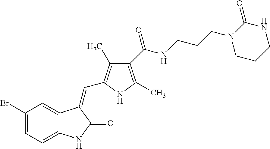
C1(Br)=CC=C2C(=C1)C(=CC1=C(C)C(C(NCCCN3CCCNC3=O)=O)=C(C)N1)C(=O)N2
